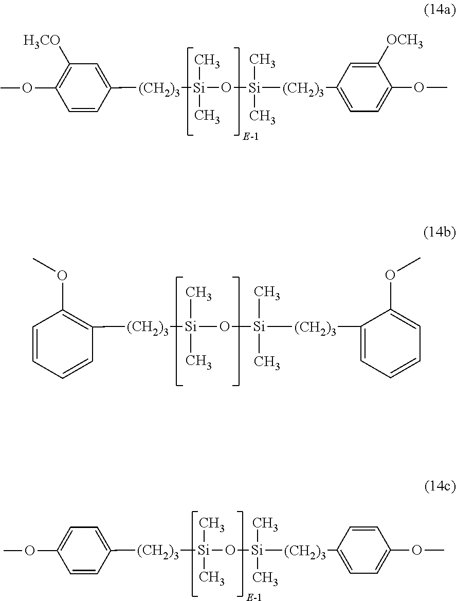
O(C1=C([H3CO])C=C([(CH2)3][Si](C)(C)O[Si](C)(C)[(CH2)3]C2=CC=C(OC)C([OCH3])=C2)C=C1)C.C1([(CH2)3][Si](C)(C)O[Si](C)(C)[(CH2)3]C2=CC=CC=C2OC)=C(OC)C=CC=C1.O(C1=CC=C([(CH2)3][Si](C)(C)O[Si](C)(C)[(CH2)3]C2=CC=C(OC)C=C2)C=C1)C
